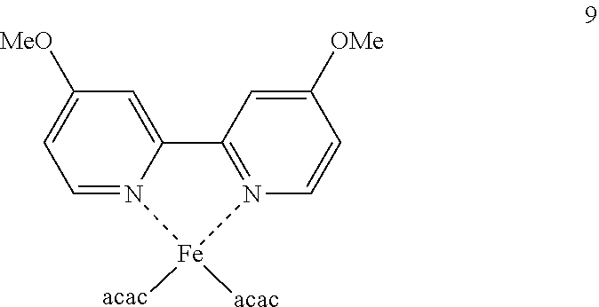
C12=CC([MeO])=CC=N1[Fe]([acac])([acac])N1=C2C=C([OMe])C=C1
